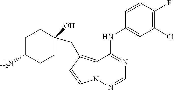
C12=C(CC3(O)CCC(N)CC3)C=CN1N=CN=C2NC1=CC(Cl)=C(F)C=C1
